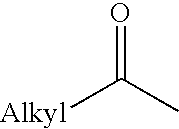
O=C(C)[Alkyl]
